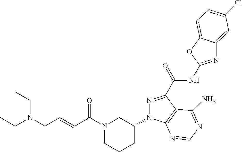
N1=C(C(NC2=NC3=CC(Cl)=CC=C3O2)=O)C2=C(N1C1CN(C(C=CCN(CC)CC)=O)CCC1)N=CN=C2N
